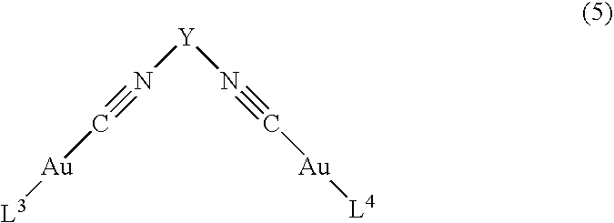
[Y](N#C[Au][L3])N#C[Au][L4]
